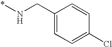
C1(CN*)=CC=C(Cl)C=C1
